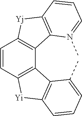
C1=CC2=C(C3=C1[Yj]C1=C3N(C)=CC=C1)C1=C([Yi]2)C=CC=C1C
